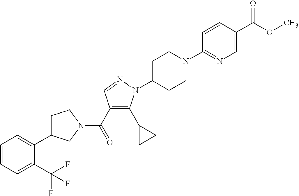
C(C1=C(C2CC2)N(C2CCN(C3=NC=C(C(OC)=O)C=C3)CC2)N=C1)(=O)N1CC(C2=CC=CC=C2C(F)(F)F)CC1
